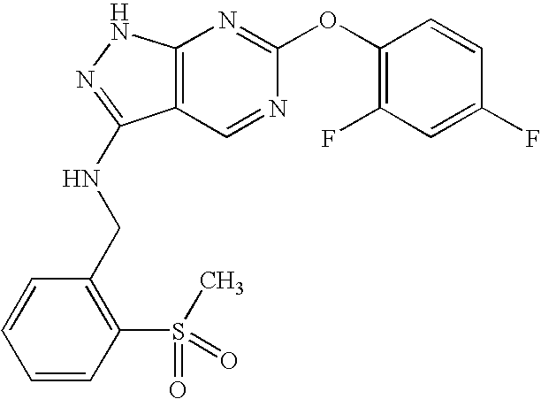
C12=C(NN=C1NCC1=C(S(=O)(C)=O)C=CC=C1)N=C(OC1=C(F)C=C(F)C=C1)N=C2
